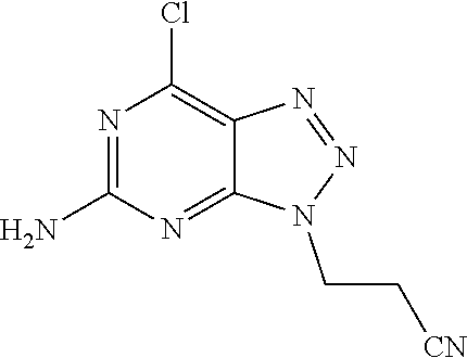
N1=C(N)N=C2C(=C1Cl)N=NN2CC[CN]
